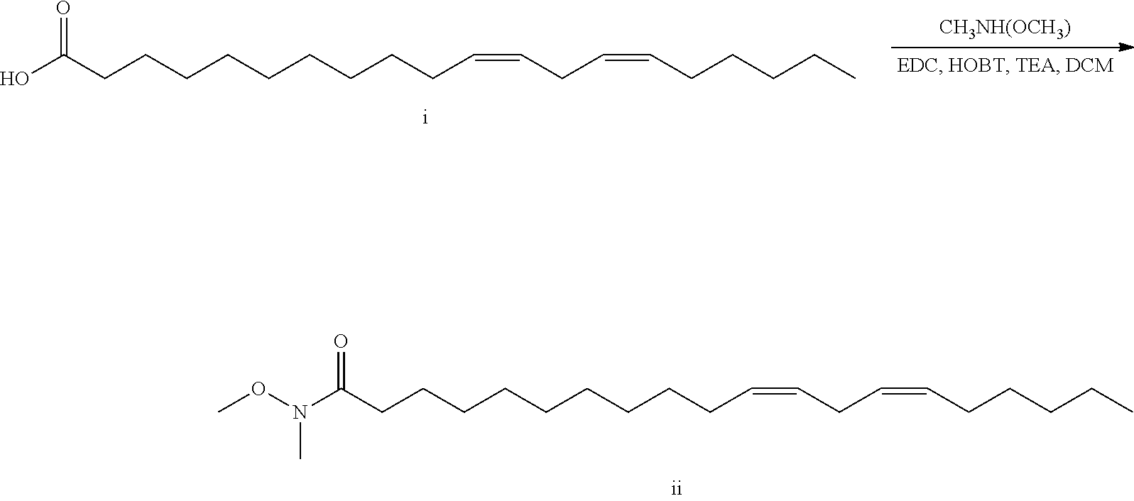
OC(CCCCCCCCCC=CCC=CCCCCC)=O.[CH3NH(OCH3)].N(C(CCCCCCCCCC=CCC=CCCCCC)=O)(OC)C
